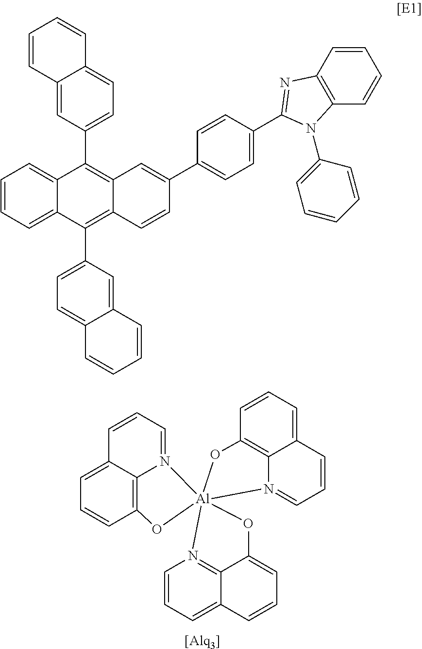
C1=CC=N2C3=C(C=CC=C13)O[Al]213(N2=C4C(=CC=C2)C=CC=C4O1)OC1=C2C(=CC=C1)C=CC=N32.C1=CC=C2C(=C1)C(C1=CC=C3C(=C1)C=CC=C3)=C1C(=C2C2=CC=C3C(=C2)C=CC=C3)C=CC(C2=CC=C(C3=NC4=C(C=CC=C4)N3C3=CC=CC=C3)C=C2)=C1
